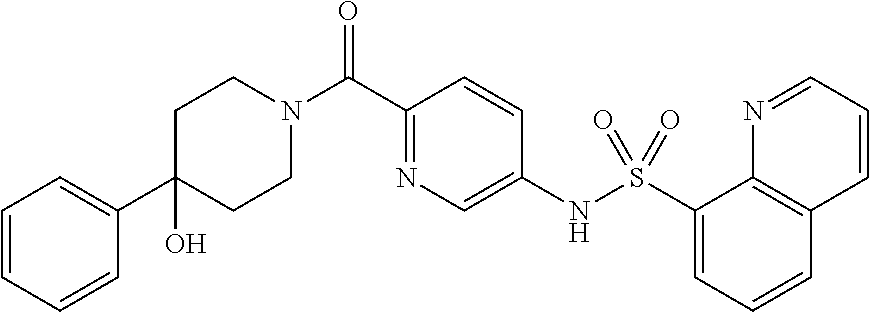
C1CN(C(C2=NC=C(NS(C3=CC=CC4=C3N=CC=C4)(=O)=O)C=C2)=O)CCC1(C1=CC=CC=C1)O
